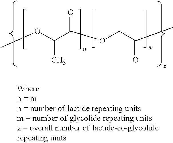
COC(C(OCC(C)=O)=O)C
